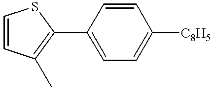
C1(C2=C(C)C=CS2)=CC=C([C8H5])C=C1
